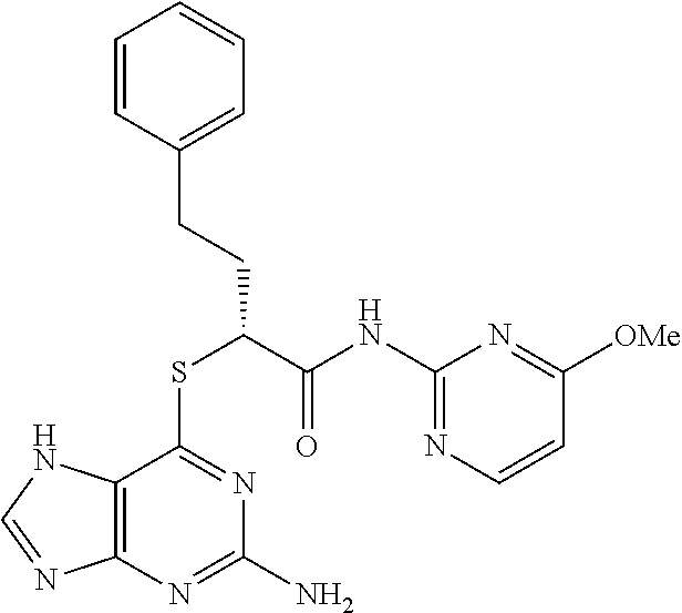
C12=C(N=C(N)N=C1SC(C(NC1=NC=CC([OMe])=N1)=O)CCC1=CC=CC=C1)N=CN2
